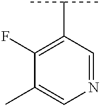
C1(C(C)C)=C(F)C(C)=CN=C1
